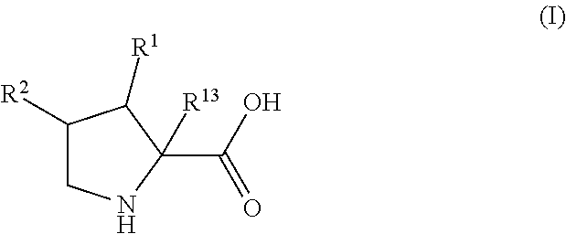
C1([R2])CNC(C(O)=O)([R13])C1[R1]
